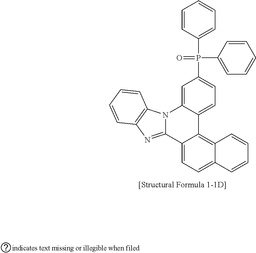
C1=CC(P(C2=CC=C3C(=C2)N2C(=NC4=C2C=CC=C4)C2=CC=C4C(=C32)C=CC=C4)(C2=CC=CC=C2)=O)=CC=C1
